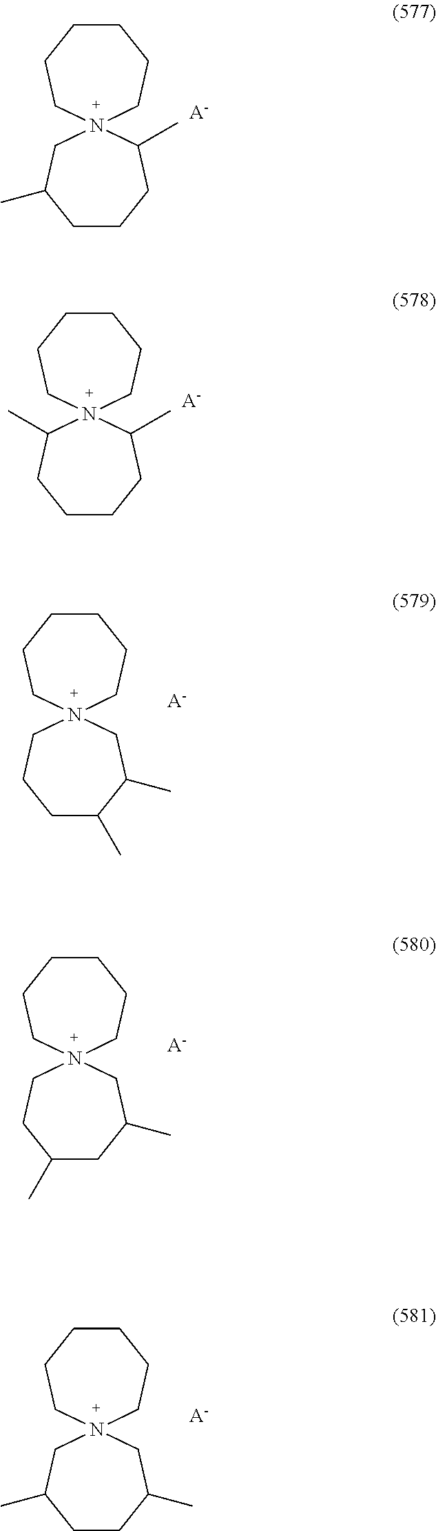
N12(CC(C)CCCC1C)CCCCCC2.[A-].N12(C(C)CCCCC1C)CCCCCC2.[A-].N12(CCCC(C)C(C)C1)CCCCCC2.[A-].N12(CCC(C)CC(C)C1)CCCCCC2.[A-].N12(CC(C)CCC(C)C1)CCCCCC2.[A-]
